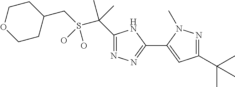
S(C(C)(C)C1=NN=C(C2=CC(C(C)(C)C)=NN2C)N1)(CC1CCOCC1)(O)O
